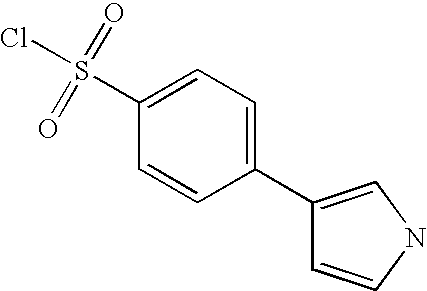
C1(S(Cl)(=O)=O)=CC=C(C2=CNC=C2)C=C1
